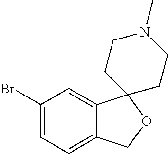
C1(Br)=CC=C2C(=C1)C1(OC2)CCN(C)CC1
